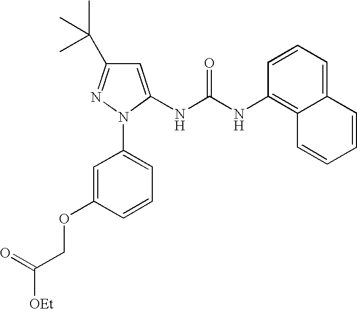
C1=C(NC(NC2=C3C(=CC=C2)C=CC=C3)=O)N(C2=CC=CC(OCC([OEt])=O)=C2)N=C1C(C)(C)C
